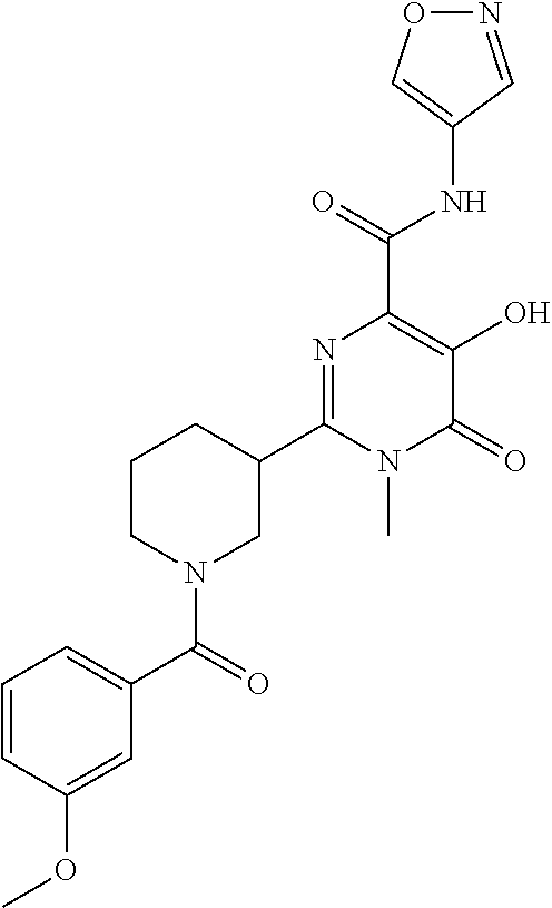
O1N=CC(NC(C2=C(O)C(=O)N(C)C(C3CCCN(C(=O)C4=CC=CC(OC)=C4)C3)=N2)=O)=C1
